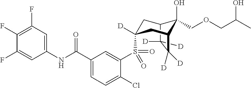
C12C([D])([D])C([D])([D])C(CC(S(C3=CC(C(NC4=CC(F)=C(F)C(F)=C4)=O)=CC=C3Cl)(=O)=O)([D])C1)C2(O)COCC(C)O
